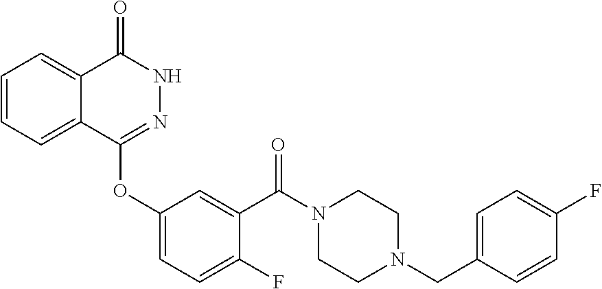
C1=CC=C2C(=C1)C(=O)NN=C2OC1=CC=C(F)C(C(N2CCN(CC3=CC=C(F)C=C3)CC2)=O)=C1
